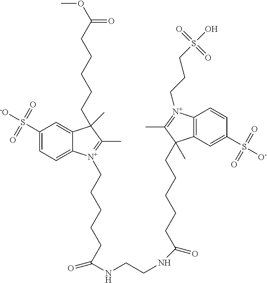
C1(S([-O])(=O)=O)=CC=C2C(=C1)C(CCCCCC(OC)=O)(C)C(C)=[N+]2CCCCCC(NCCNC(CCCCCC1(C)C2=C(C=CC(S([O-])(=O)=O)=C2)[N+](CCCS(O)(=O)=O)=C1C)=O)=O
